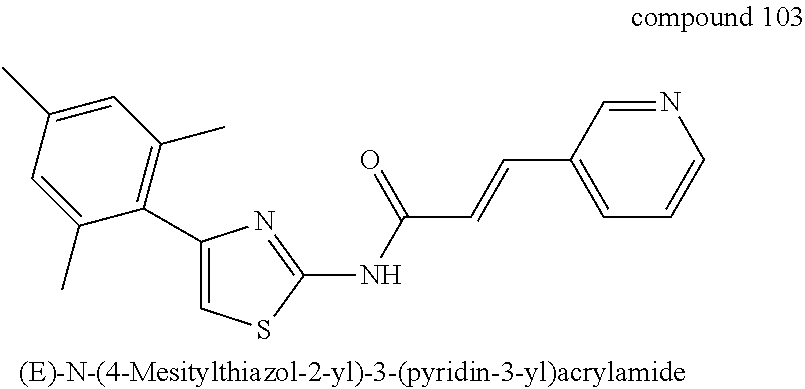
C1=C(C)C=C(C)C(C2=CSC(NC(C=CC3=CC=CN=C3)=O)=N2)=C1C
